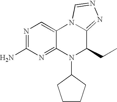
N1=C(N)N=C2C(=C1)N1C(=NN=C1)C(CC)N2C1CCCC1
